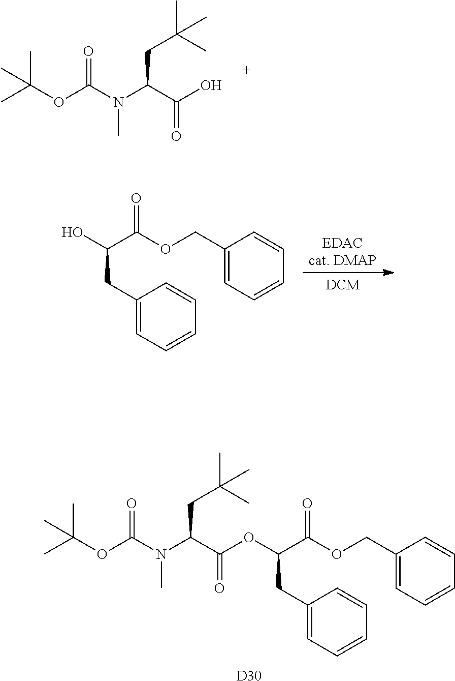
C(OC(C)(C)C)(=O)N(C(C(O)=O)CC(C)(C)C)C.[D30].C(OC(C)(C)C)(=O)N(C(C(OC(C(OCC1=CC=CC=C1)=O)CC1=CC=CC=C1)=O)CC(C)(C)C)C.[DCM].[EDACcat. DMAP].C1(COC(=O)C(O)CC2=CC=CC=C2)=CC=CC=C1
